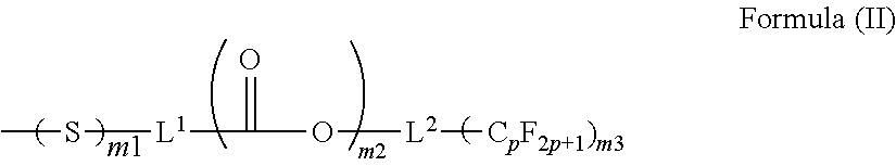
CS[L1]C(=O)O[L2][CpF2p+1)m3]
